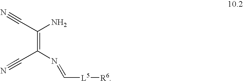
NC(=C(N=C[L5][R6])C#N)C#N
